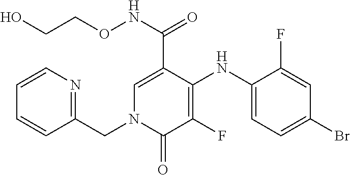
C1(NC2=C(F)C(=O)N(CC3=NC=CC=C3)C=C2C(NOCCO)=O)=CC=C(Br)C=C1F
